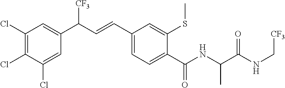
C1(Cl)=C(Cl)C(Cl)=CC(C(C=CC2=CC=C(C(NC(C(NC[CF3])=O)C)=O)C(SC)=C2)[CF3])=C1
